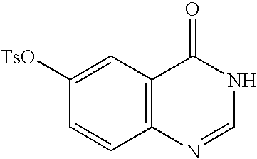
C1([TsO])=CC2=C(C=C1)N=CNC2=O
